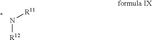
N([R12])[R11]
